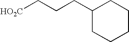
C1(CCC[HO2C])CCCCC1
